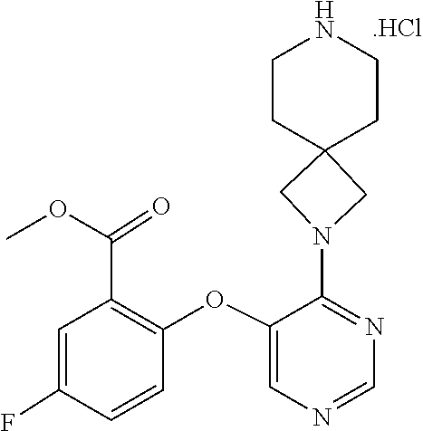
C1=NC=C(OC2=C(C(OC)=O)C=C(F)C=C2)C(N2CC3(C2)CCNCC3)=N1.[.HCl]
